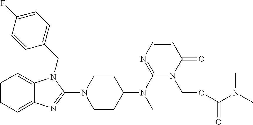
C1=CC=C2C(=C1)N(CC1=CC=C(F)C=C1)C(N1CCC(N(C3=NC=CC(=O)N3COC(N(C)C)=O)C)CC1)=N2
